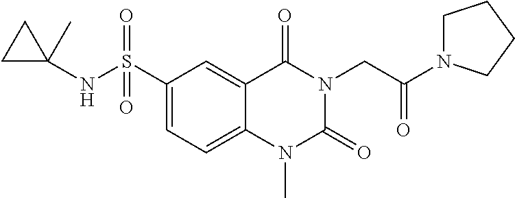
C(N1C(=O)N(C)C2=CC=C(S(=O)(=O)NC3(C)CC3)C=C2C1=O)C(N1CCCC1)=O
